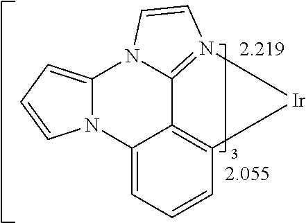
[2.219].[2.055].N12C(=CC=C1)N1C3=N(C=C1)[Ir]C1=C3C2=CC=C1
